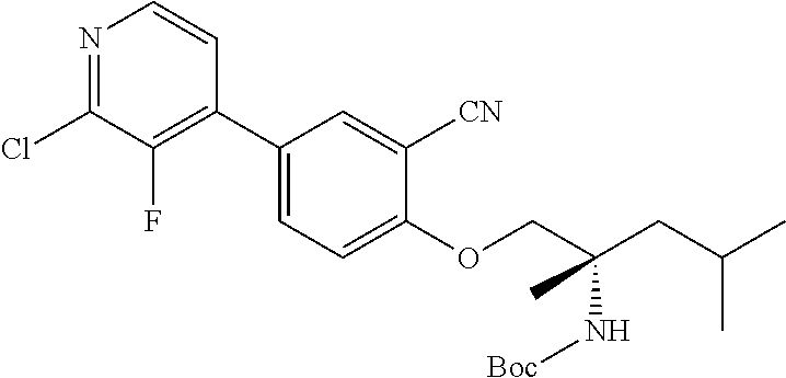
C1(C2=CC=C(OCC(CC(C)C)(N[Boc])C)C([CN])=C2)=C(F)C(Cl)=NC=C1
